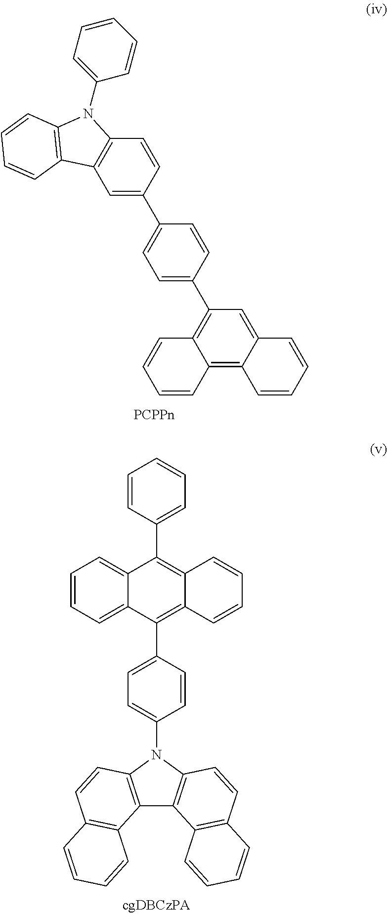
C12=C(C=C(C3=CC=C(C4=C5C(=C6C(=C4)C=CC=C6)C=CC=C5)C=C3)C=C1)C1=C(N2C2=CC=CC=C2)C=CC=C1.C12=C(N(C3=CC=C(C4=C5C(=C(C6=CC=CC=C6)C6=CC=CC=C46)C=CC=C5)C=C3)C3=C1C1=C(C=C3)C=CC=C1)C=CC1=C2C=CC=C1
